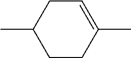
C1C=C(C)CCC1C
